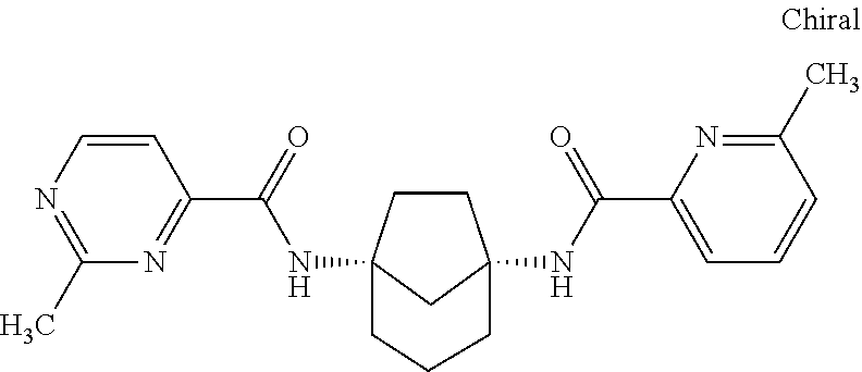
C1CC2(NC(C3=NC(C)=NC=C3)=O)CC1(NC(C1=CC=CC(C)=N1)=O)CCC2
